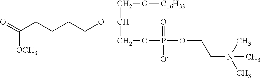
O(C(COP(=O)([O-])OCCN(C)(C)C)CO[C16H33])CCCCC(=O)[OCH3]
